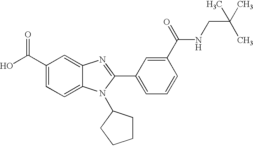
C1(C(O)=O)=CC=C2C(=C1)N=C(C1=CC=CC(C(=O)NCC(C)(C)C)=C1)N2C1CCCC1
